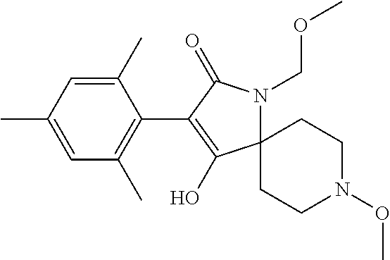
C1(C)=CC(C)=CC(C)=C1C1=C(O)C2(N(COC)C1=O)CCN(OC)CC2
